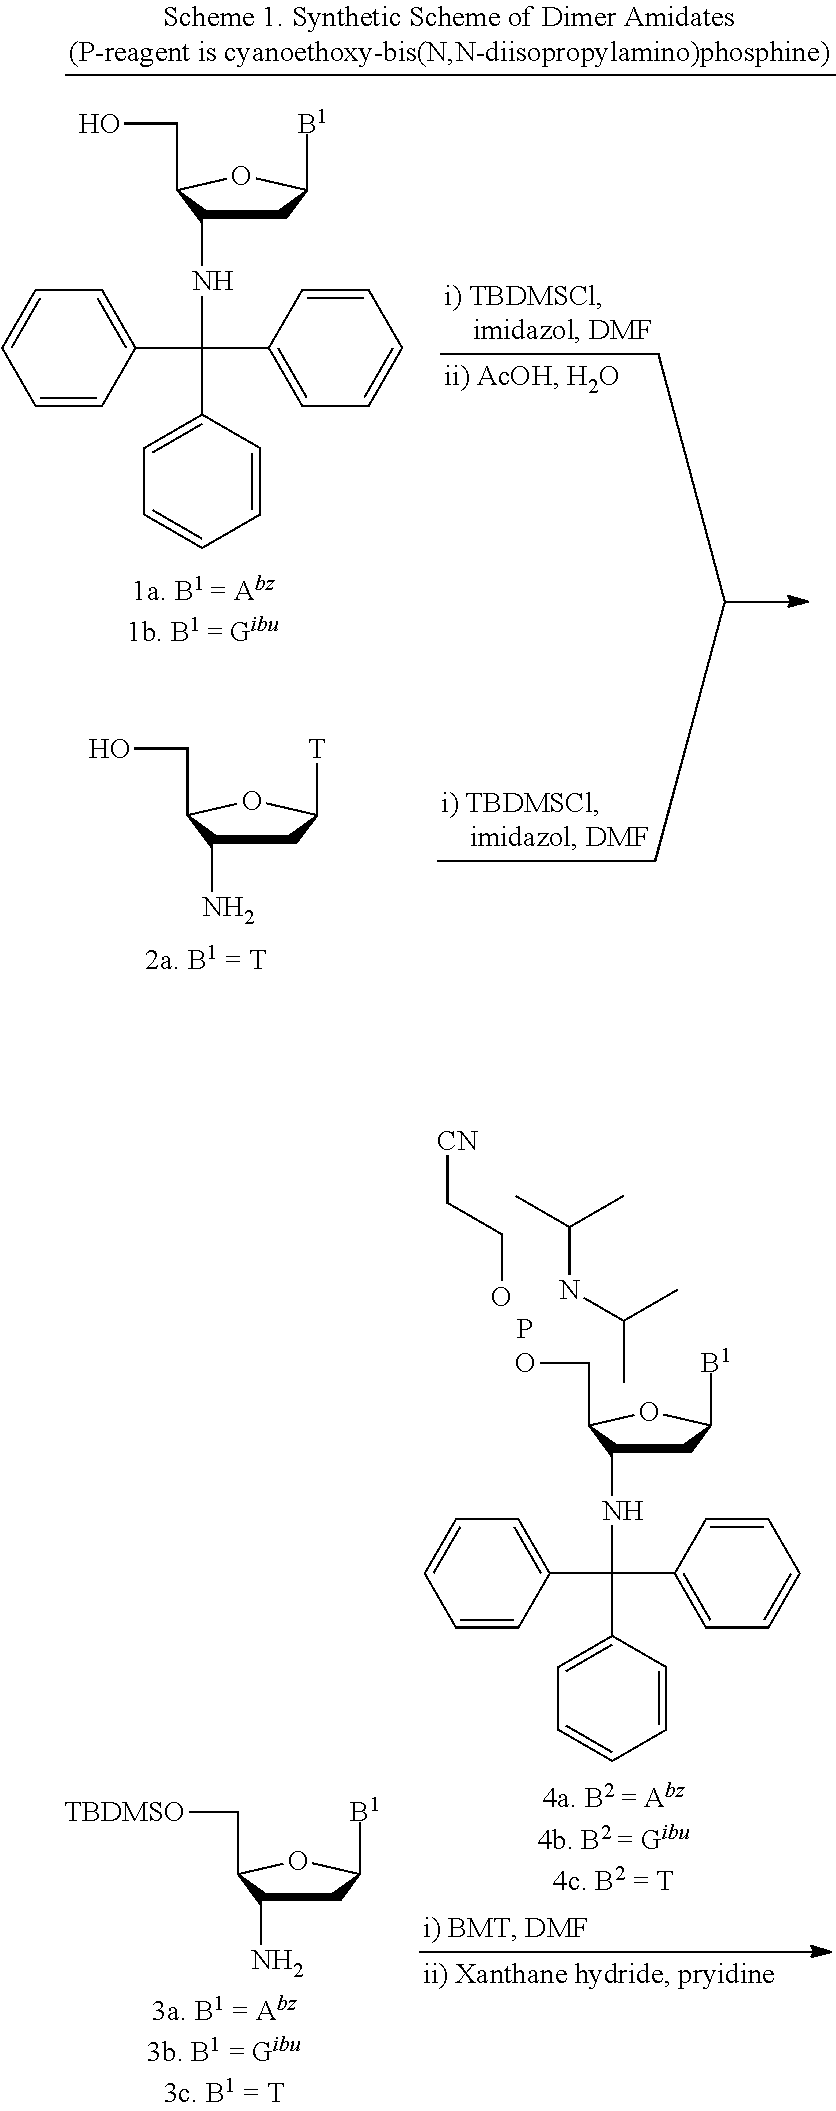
C(NC(C)C)(C)C.[CN]CCO.P.C1(C(C2=CC=CC=C2)(C2=CC=CC=C2)NC2CC([B1])OC2CO)=CC=CC=C1.NC1CC([B1])OC1C[TBDMSO].C1(C(C2=CC=CC=C2)(C2=CC=CC=C2)NC2CC([B1])OC2CO)=CC=CC=C1.NC1CC([T])OC1CO
